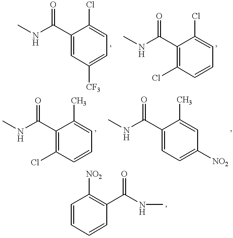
CNC(C1=CC([CF3])=CC=C1Cl)=O.CNC(C1=C(Cl)C=CC=C1Cl)=O.CNC(C1=C(Cl)C=CC=C1C)=O.CNC(C1=CC=C([NO2])C=C1C)=O.C1=CC=CC(C(NC)=O)=C1[NO2]
